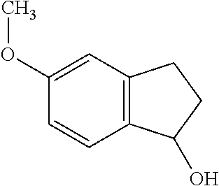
C12=C(C=C(OC)C=C1)CCC2O
